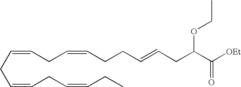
C(=CCC=CCCC=CCC(C([OEt])=O)OCC)CC=CCC=CCC
